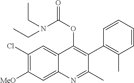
C1(Cl)=C([MeO])C=C2C(=C1)C(OC(=O)N(CC)CC)=C(C1=C(C)C=CC=C1)C(C)=N2
